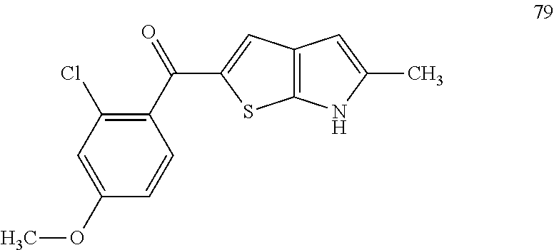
C1=C(OC)C=CC(C(=O)C2=CC3=C(S2)NC(C)=C3)=C1Cl
